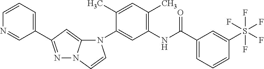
C1(C2=NN3C(=C2)N(C2=CC(NC(C4=CC=CC(S(F)(F)(F)(F)F)=C4)=O)=C(C)C=C2C)C=C3)=CC=CN=C1
